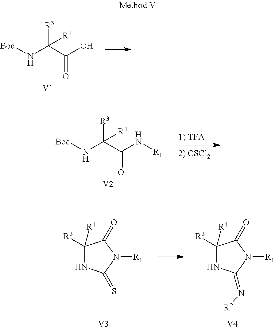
[Boc]NC(C(O)=O)([R3])[R4].[V1].[Boc]NC(C(N[R1])=O)([R3])[R4].[V2].C1([R3])([R4])NC(=S)N([R1])C1=O.C1([R3])([R4])NC(=N[R2])N([R1])C1=O.[V4].[V3]
